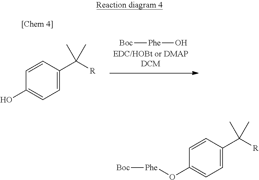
[Boc][Phe]O.C1(O)=CC=C(C([R])(C)C)C=C1.C1(O[Phe][Boc])=CC=C(C([R])(C)C)C=C1
